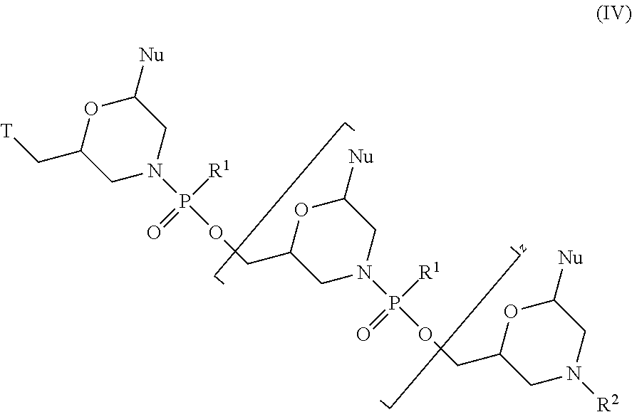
O1C(C[T])CN(P([R1])(=O)OCC2CN(P([R1])(=O)OCC3CN([R2])CC([Nu])O3)CC([Nu])O2)CC1[Nu]
